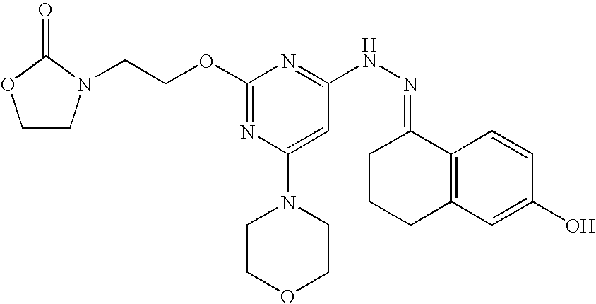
C1CN(CCOC2=NC(N3CCOCC3)=CC(NN=C3CCCC4=C3C=CC(O)=C4)=N2)C(=O)O1
